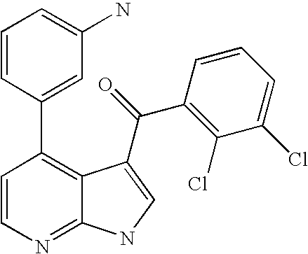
C1=CN=C2C(=C1C1=CC(N)=CC=C1)C(C(C1=C(Cl)C(Cl)=CC=C1)=O)=CN2
